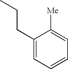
C1(CCC)=CC=CC=C1[Me]
